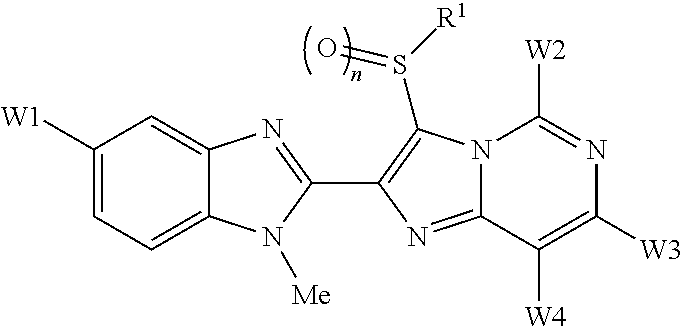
C12=CC=C([W1])C=C1N=C(C1=C(S([R1])=O)N3C(=N1)C([W4])=C([W3])N=C3[W2])N2[Me]
